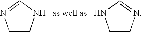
C1=CNC=N1.[as well as].C1=CNC=N1
